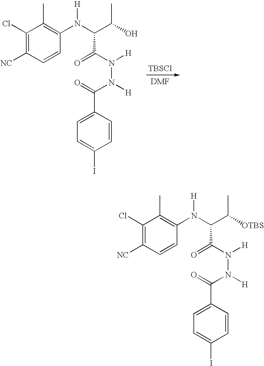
[TBSCl].C1(Cl)=C([NC])C=CC(N(C(C(O)C)C(N([H])N([H])C(=O)C2=CC=C(I)C=C2)=O)[H])=C1C.C1(Cl)=C([NC])C=CC(N(C(C([OTBS])C)C(N([H])N([H])C(=O)C2=CC=C(I)C=C2)=O)[H])=C1C
